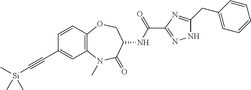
C[Si](C#CC1=CC2=C(C=C1)OCC(NC(C1=NNC(CC3=CC=CC=C3)=N1)=O)C(=O)N2C)(C)C
